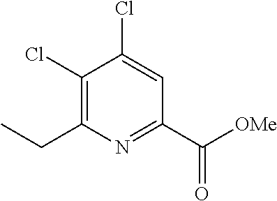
C1(Cl)=C(CC)N=C(C([OMe])=O)C=C1Cl
